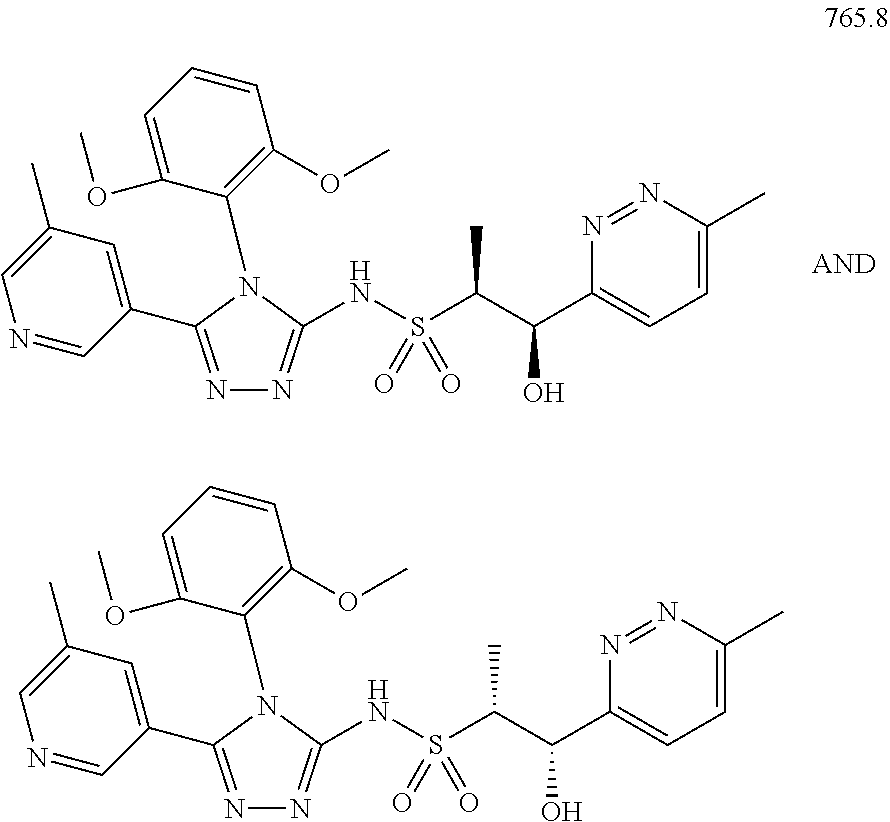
N1=C(C2=CC(C)=CN=C2)N(C2=C(OC)C=CC=C2OC)C(NS(C(C(C2=CC=C(C)N=N2)O)C)(=O)=O)=N1.N1=C(C2=CC(C)=CN=C2)N(C2=C(OC)C=CC=C2OC)C(NS(C(C(C2=CC=C(C)N=N2)O)C)(=O)=O)=N1
